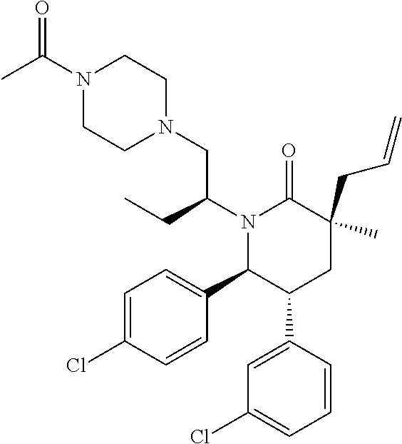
N1(C(CC)CN2CCN(C(C)=O)CC2)C(C2=CC=C(Cl)C=C2)C(C2=CC(Cl)=CC=C2)CC(CC=C)(C)C1=O
